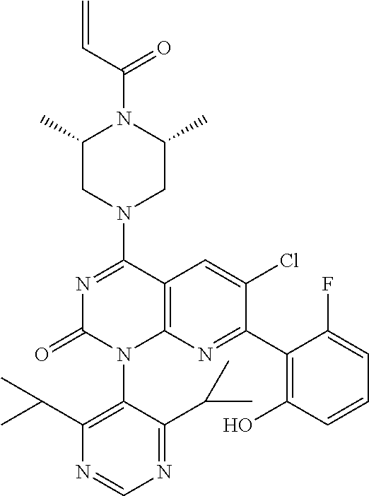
C12=C(N=C(C3=C(O)C=CC=C3F)C(Cl)=C1)N(C1=C(C(C)C)N=CN=C1C(C)C)C(=O)N=C2N1CC(C)N(C(=O)C=C)C(C)C1
